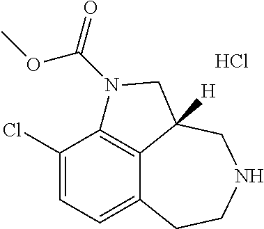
C1(Cl)=CC=C2C3=C1N(C(=O)OC)CC3([H])CNCC2.Cl
